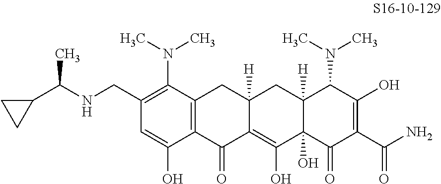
C1(CNC(C2CC2)C)=C(N(C)C)C2=C(C(O)=C1)C(=O)C1=C(O)C3(O)C([H])(CC1([H])C2)C(N(C)C)C(O)=C(C(N)=O)C3=O
